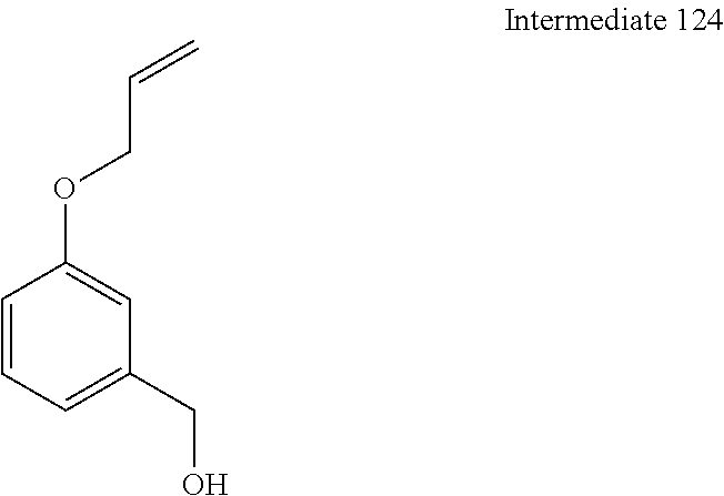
C1=CC=C(CO)C=C1OCC=C
